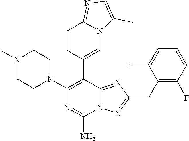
N1(C2=C(C3=CN4C(=NC=C4C)C=C3)C3=NC(CC4=C(F)C=CC=C4F)=NN3C(N)=N2)CCN(C)CC1
